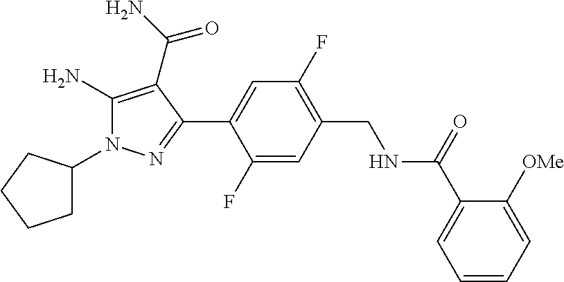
C1C(N2C(N)=C(C(N)=O)C(C3=CC(F)=C(CNC(C4=CC=CC=C4[OMe])=O)C=C3F)=N2)CCC1
